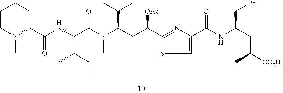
C1CN(C)C(C(NC(C(CC)C)C(N(C(CC(C2=NC(C(NC(CC([CO2H])C)C[Ph])=O)=CS2)[OAc])C(C)C)C)=O)=O)CC1
